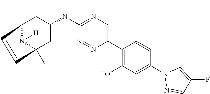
C12CC(N(C3=NC=C(C4=C(O)C=C(N5N=CC(F)=C5)C=C4)N=N3)C)CC(C)(N1[H])C=C2
